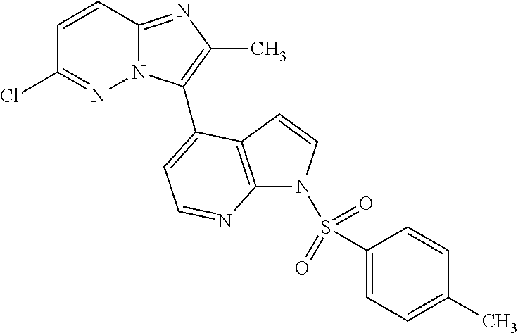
C1=CC2=NC(C)=C(C3=CC=NC4=C3C=CN4S(C3=CC=C(C)C=C3)(=O)=O)N2N=C1Cl
